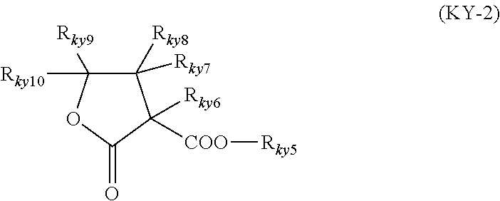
C1([Rky8])([Rky7])C([Rky9])([Rky10])OC(=O)C1([COO][Rky5])[Rky6]
